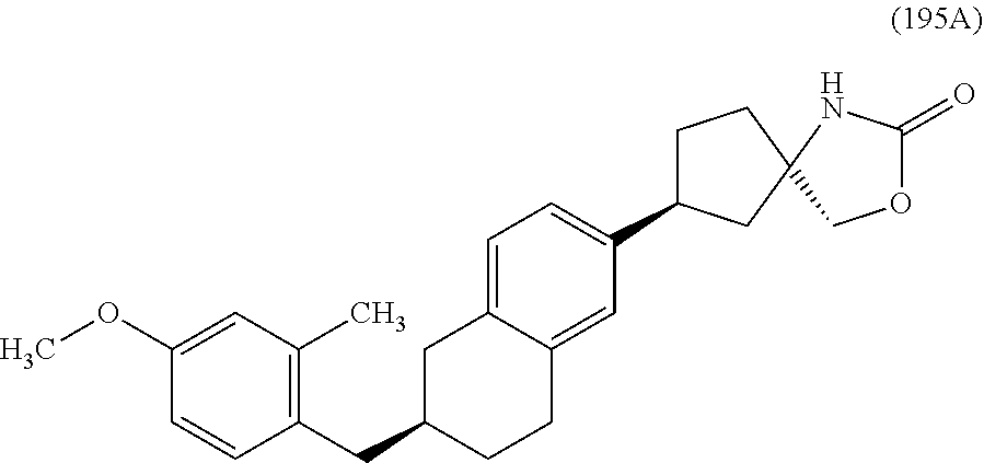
C1(CC2=C(C)C=C(OC)C=C2)CCC2=CC(C3CCC4(C3)COC(=O)N4)=CC=C2C1
